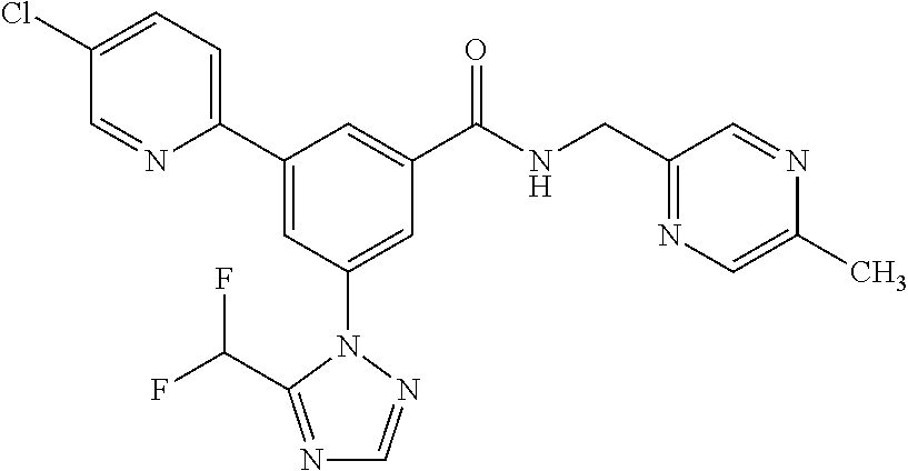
C1(C2=CC(N3N=CN=C3C(F)F)=CC(C(NCC3=NC=C(C)N=C3)=O)=C2)=CC=C(Cl)C=N1
